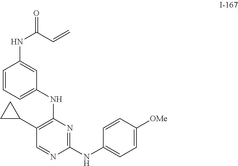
C1=CC=C(NC2=C(C3CC3)C=NC(NC3=CC=C([OMe])C=C3)=N2)C=C1NC(=O)C=C
